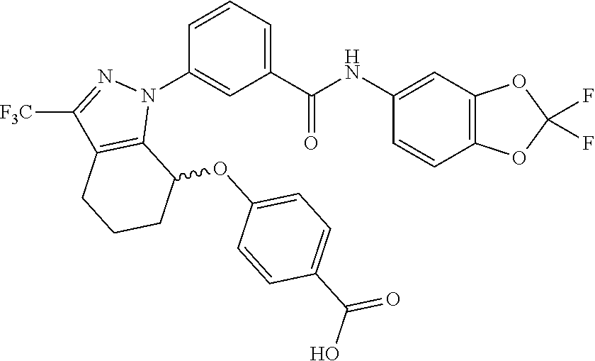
C1(NC(C2=CC=CC(N3C4=C(C([F3C])=N3)CCCC4OC3=CC=C(C(=O)O)C=C3)=C2)=O)=CC2=C(C=C1)OC(F)(F)O2
